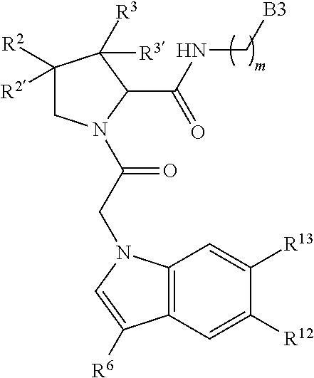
C1([R2])([R2])CN(C(CN2C3=C(C=C([R12])C([R13])=C3)C([R6])=C2)=O)C(C(NC[B3])=O)C1([R3])[R3]
